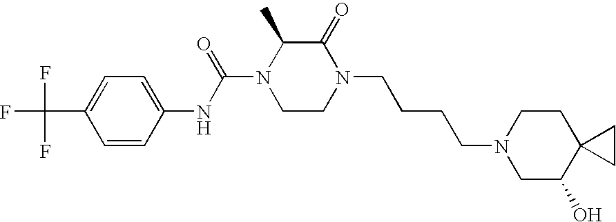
C1=CC(NC(N2CCN(CCCCN3CC(O)C4(CC3)CC4)C(=O)C2C)=O)=CC=C1C(F)(F)F
